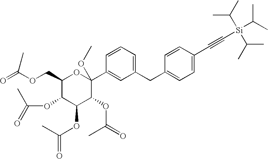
C1(COC(=O)C)C(OC(C)=O)C(OC(C)=O)C(OC(C)=O)C(C2=CC(CC3=CC=C(C#C[Si](C(C)C)(C(C)C)C(C)C)C=C3)=CC=C2)(OC)O1
